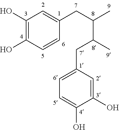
C1(O)=C(O)C=CC(CC(C)C(C)CC2=CC=C(O)C(O)=C2)=C1
